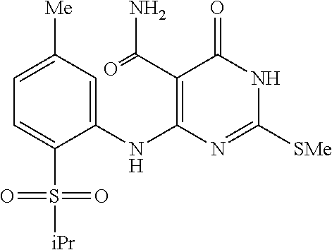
C1=C([Me])C=C(NC2=C(C(=O)N)C(=O)NC([SMe])=N2)C(S([iPr])(=O)=O)=C1
